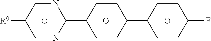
C1CC(C2CCC(F)CC2)CCC1C1NCC([R0])CN1.O.O.O
